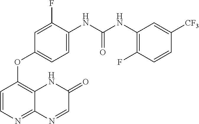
C1(F)=CC(OC2=C3C(=NC=C2)N=CC(=O)N3)=CC=C1NC(NC1=C(F)C=CC([CF3])=C1)=O
